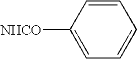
C1=CC([NHCO])=CC=C1
